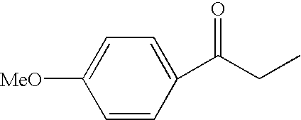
C1=CC(C(CC)=O)=CC=C1[MeO]
